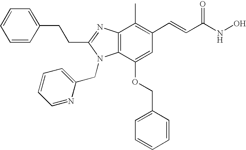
C12=C(N=C(CCC3=CC=CC=C3)N1CC1=CC=CC=N1)C(C)=C(C=CC(NO)=O)C=C2OCC1=CC=CC=C1
